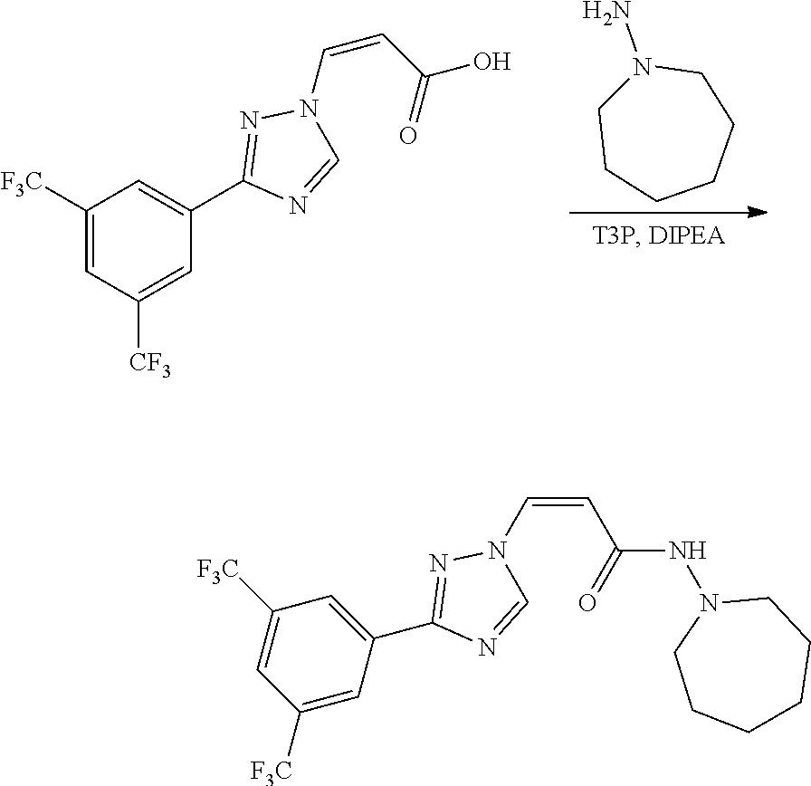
C1([F3C])=CC([CF3])=CC(C2=NN(C=CC(=O)O)C=N2)=C1.N1(N)CCCCCC1.N1=CN(C=CC(=O)NN2CCCCCC2)N=C1C1=CC([F3C])=CC([F3C])=C1
